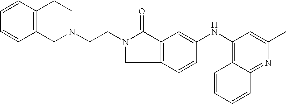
C1=CC2=C(C=C1)CCN(CCN1C(=O)C3=C(C=CC(NC4=C5C(=NC(C)=C4)C=CC=C5)=C3)C1)C2
